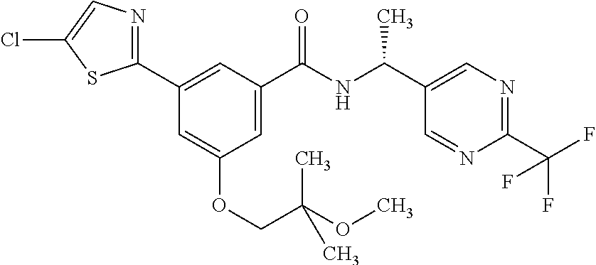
C1(C2=CC(C(NC(C3=CN=C(C(F)(F)F)N=C3)C)=O)=CC(OCC(OC)(C)C)=C2)=NC=C(Cl)S1
